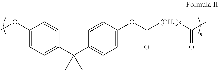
C1(OC)=CC=C(C(C2=CC=C(OC(=O)[(CH2)x]C(C)=O)C=C2)(C)C)C=C1
